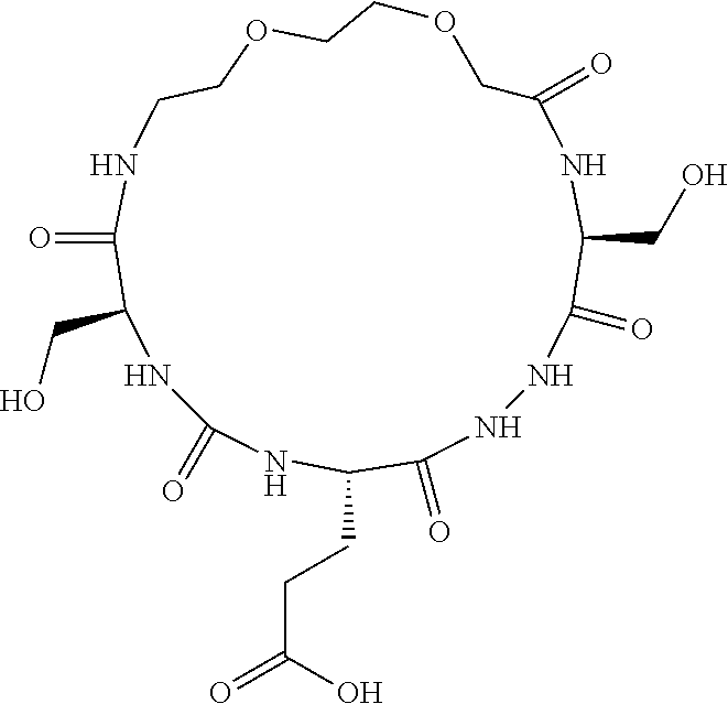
C1(=O)NNC(=O)C(CCC(=O)O)NC(=O)NC(CO)C(=O)NCCOCCOCC(=O)NC1CO
